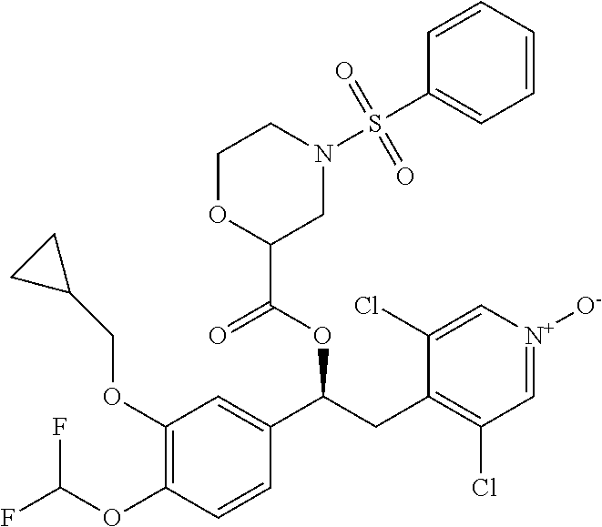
C1(OCC2CC2)=C(OC(F)F)C=CC(C(OC(=O)C2CN(S(C3=CC=CC=C3)(=O)=O)CCO2)CC2=C(Cl)C=[N+]([O-])C=C2Cl)=C1
